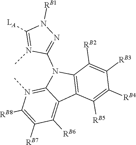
C12=C(C([RB2])=C([RB3])C([RB4])=C1[RB5])N(C1=NN([RB1])C([LA])=N1C)C1=N(C)C([RB8])=C([RB7])C([RB6])=C21
